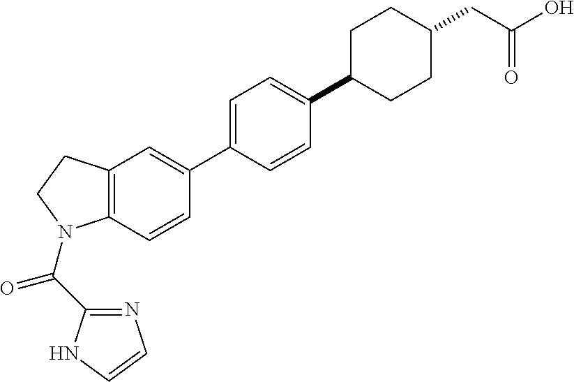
C1=CC(C2=CC=C(C3CCC(CC(O)=O)CC3)C=C2)=CC2=C1N(C(C1=NC=CN1)=O)CC2
